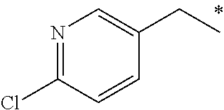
N1=C(Cl)C=CC(CC)=C1
